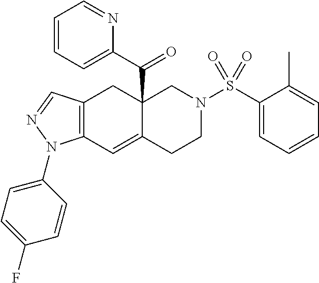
C12=C(C=C3C(C(=O)C4=CC=CC=N4)(C1)CN(S(C1=CC=CC=C1C)(=O)=O)CC3)N(C1=CC=C(F)C=C1)N=C2
